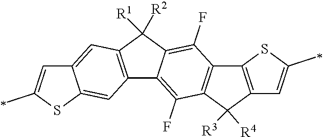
C12=C(C([R3])([R4])C3=C1C(F)=C1C(=C3F)C3=C(C1([R2])[R1])C=C1C(=C3)SC(C)=C1)C=C(C)S2
